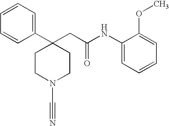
C1(C2=CC=CC=C2)(CC(NC2=CC=CC=C2OC)=O)CCN(C#N)CC1
